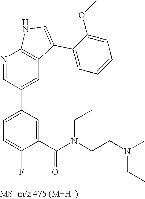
N1=CC(C2=CC=C(F)C(C(N(CC)CCN(C)CC)=O)=C2)=CC2=C1NC=C2C1=CC=CC=C1OC
